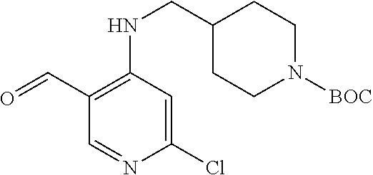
N(C1=C(C=O)C=NC(Cl)=C1)CC1CCN([BOC])CC1
